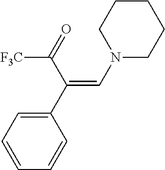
N1(C=C(C2=CC=CC=C2)C(=O)[F3C])CCCCC1
